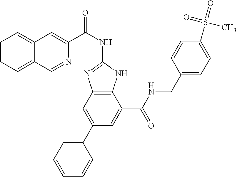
C1=CC=C2C(=C1)C=C(C(NC1=NC3=C(N1)C(C(NCC1=CC=C(S(=O)(=O)C)C=C1)=O)=CC(C1=CC=CC=C1)=C3)=O)N=C2
